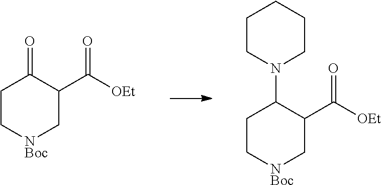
C1C[NBoc]CC(C([OEt])=O)C1=O.C1C[NBoc]CC(C([OEt])=O)C1N1CCCCC1
